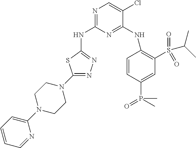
N1=C(NC2=NN=C(N3CCN(C4=CC=CC=N4)CC3)S2)N=C(NC2=C(S(=O)(=O)C(C)C)C=C(P(C)(=O)C)C=C2)C(Cl)=C1
